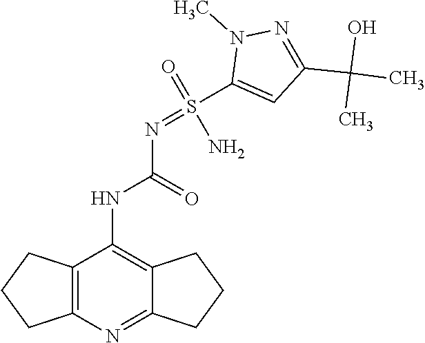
C12=C(N=C3C(=C1NC(=O)N=S(C1=CC(C(C)(O)C)=NN1C)(N)=O)CCC3)CCC2
